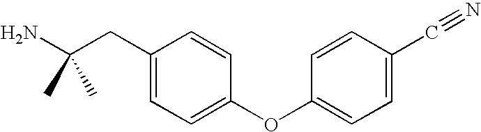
C1(CC(N)(C)C)=CC=C(OC2=CC=C(C#N)C=C2)C=C1
